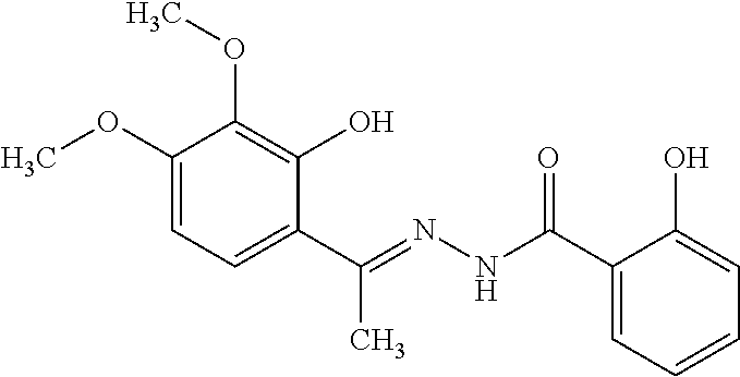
C1(OC)=CC=C(C(=NNC(C2=CC=CC=C2O)=O)C)C(O)=C1OC
